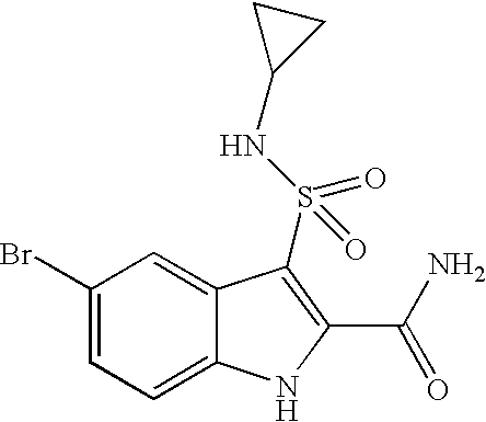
C1(Br)=CC=C2C(=C1)C(S(NC1CC1)(=O)=O)=C(C(N)=O)N2
